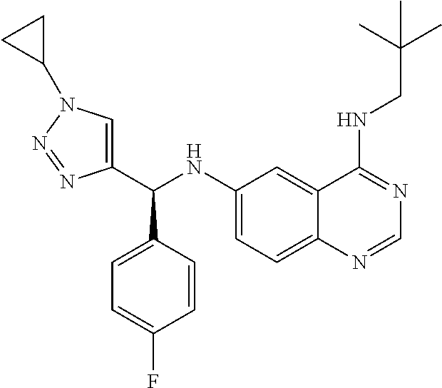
C1(C(NC2=CC=C3C(=C2)C(NCC(C)(C)C)=NC=N3)C2=CC=C(F)C=C2)=CN(C2CC2)N=N1
